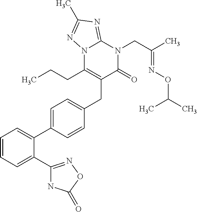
C1=CC=C(C2=NOC(=O)N2)C(C2=CC=C(CC3=C(CCC)N4C(=NC(C)=N4)N(CC(C)=NOC(C)C)C3=O)C=C2)=C1
